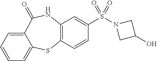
C12=C(C=CC(S(=O)(=O)N3CC(O)C3)=C1)SC1=CC=CC=C1C(=O)N2
